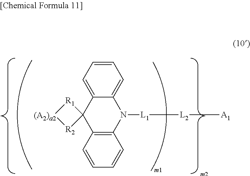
C1=CC=C2C(=C1)N([L1][L2][A1])C1=C(C23[R1][(A2)a2][R2]3)C=CC=C1
